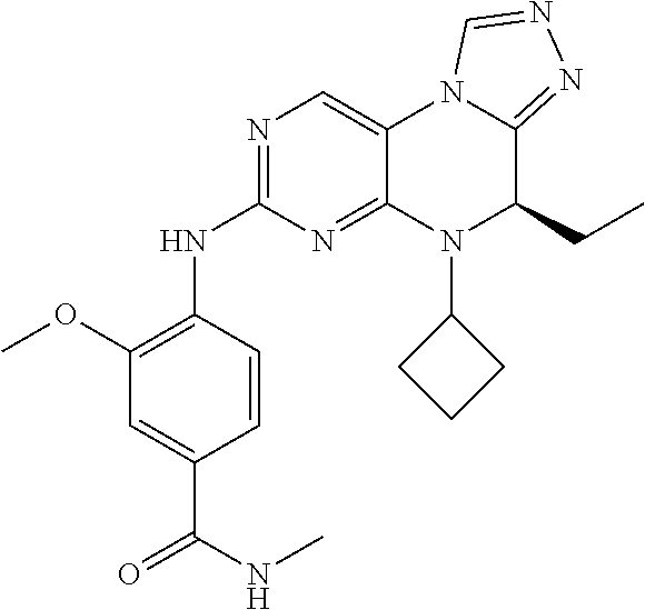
N1=C(NC2=C(OC)C=C(C(NC)=O)C=C2)N=C2C(=C1)N1C(=NN=C1)C(CC)N2C1CCC1
